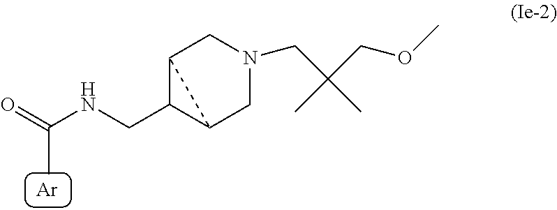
O=C(NCC1C2CN(CC(COC)(C)C)CC12)C.[Ar]
